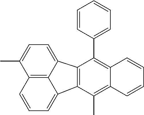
C12=C(C(C3=CC=CC=C3)=C3C(=C1C)C=CC=C3)C1=CC=C(C)C3=C1C2=CC=C3
